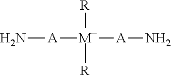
N[A][M+]([A]N)([R])[R]
